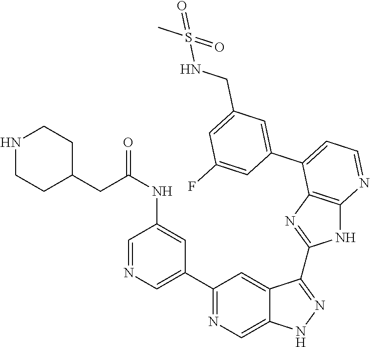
C1(C2=NC=C3C(=C2)C(C2=NC4=C(N2)N=CC=C4C2=CC(CNS(C)(=O)=O)=CC(F)=C2)=NN3)=CN=CC(NC(=O)CC2CCNCC2)=C1
